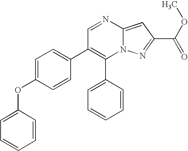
C1(C2=CC=CC=C2)=C(C2=CC=C(OC3=CC=CC=C3)C=C2)C=NC2=CC(C(OC)=O)=NN12
